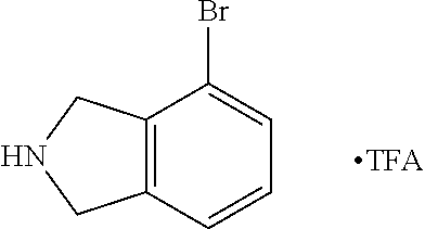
C12=C(C=CC=C1Br)CNC2
